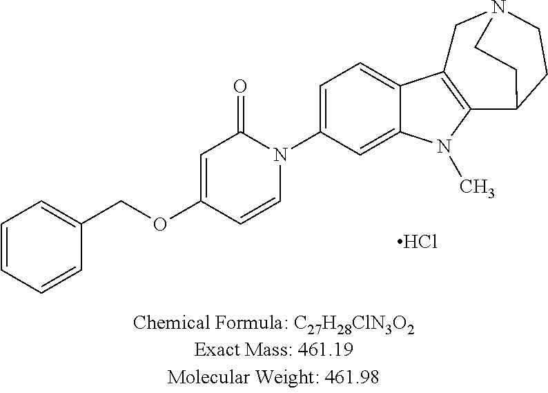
C1=C(N2C(=O)C=C(OCC3=CC=CC=C3)C=C2)C=C2C(=C1)C1=C(N2C)C2CCN(C1)CC2.Cl
